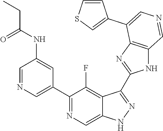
C1(C2=CN=CC(NC(CC)=O)=C2)=NC=C2C(=C1F)C(C1=NC3=C(N1)C=NC=C3C1=CSC=C1)=NN2
